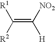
[R1]C([R2])=C([NO2])[H]
